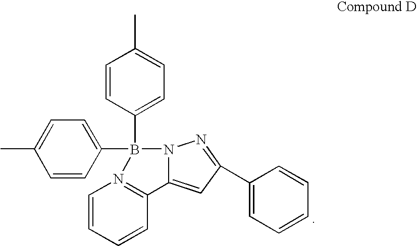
C1=C(C)C=CC(B2(C3=CC=C(C)C=C3)N3C(=CC(C4=CC=CC=C4)=N3)C3=N2C=CC=C3)=C1
